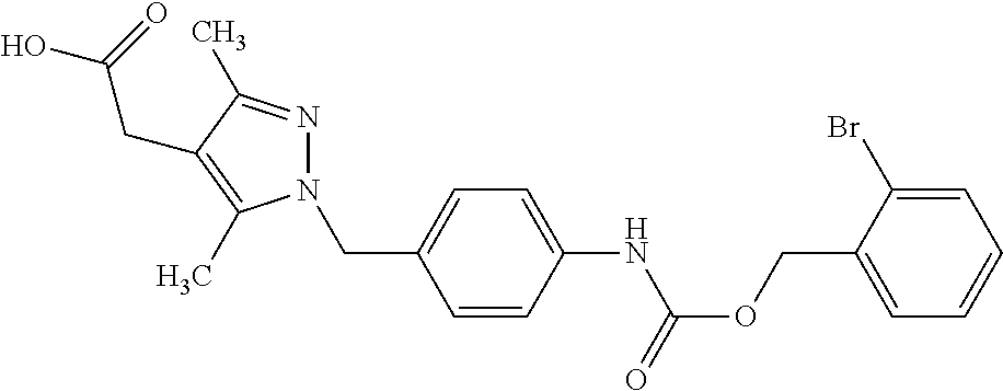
O=C(OCC1=CC=CC=C1Br)NC1=CC=C(CN2N=C(C)C(CC(=O)O)=C2C)C=C1
